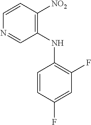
C1(NC2=C(F)C=C(F)C=C2)=C([NO2])C=CN=C1
